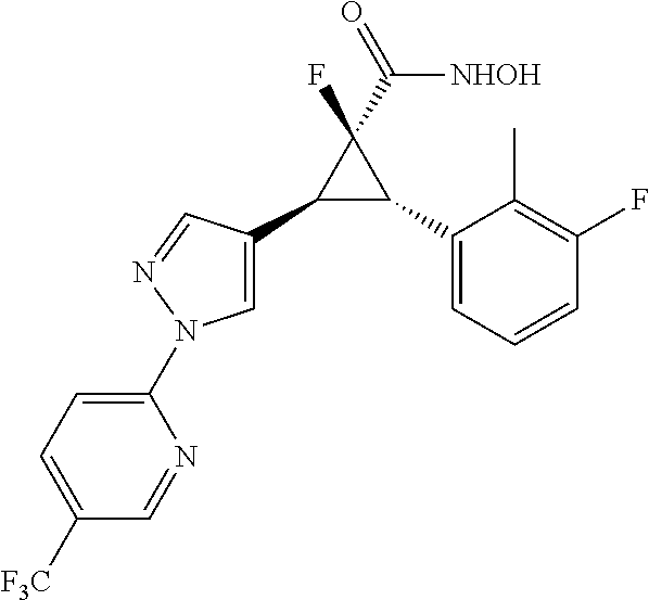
C1(C2C(C3=CN(C4=CC=C([F3C])C=N4)N=C3)C2(F)C([NHOH])=O)=CC=CC(F)=C1C
